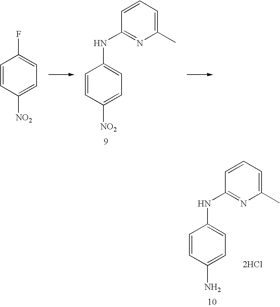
C1=CC([NO2])=CC=C1F.C1=CC([NO2])=CC=C1NC1=NC(C)=CC=C1.C1=CC(N)=CC=C1NC1=NC(C)=CC=C1.[2HCl]
